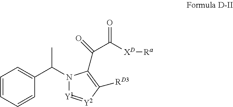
C1=CC=CC(C(C)N2[Y1]=[Y2]C([RD3])=C2C(=O)C([XD][Ra])=O)=C1
